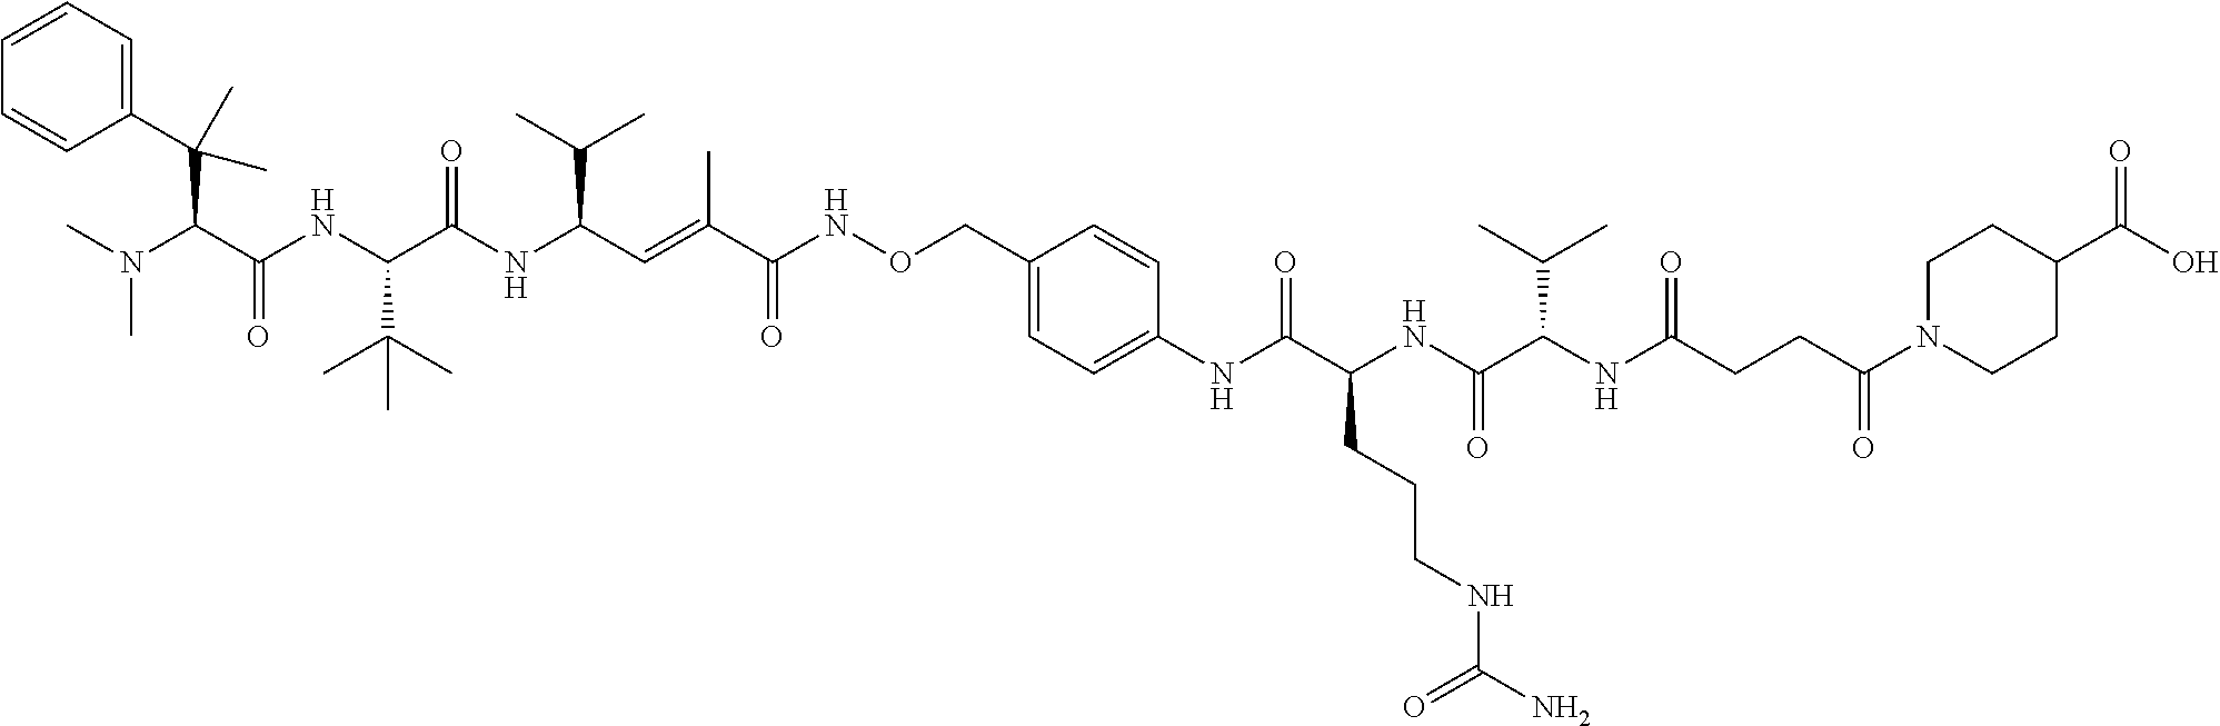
C1(C(C(C(NC(C(NC(C=C(C(NOCC2=CC=C(NC(C(NC(C(NC(CCC(N3CCC(C(O)=O)CC3)=O)=O)C(C)C)=O)CCCNC(N)=O)=O)C=C2)=O)C)C(C)C)=O)C(C)(C)C)=O)N(C)C)(C)C)=CC=CC=C1
